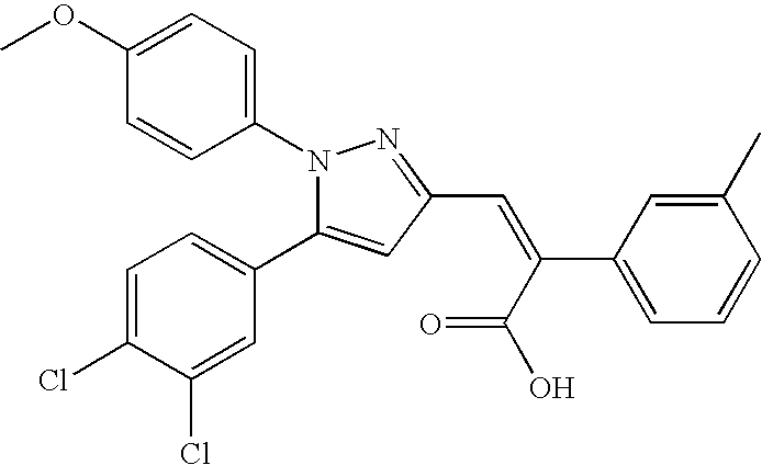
N1(C2=CC=C(OC)C=C2)C(C2=CC=C(Cl)C(Cl)=C2)=CC(C=C(C2=CC=CC(C)=C2)C(=O)O)=N1
